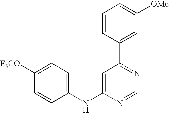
C1(NC2=CC(C3=CC([OMe])=CC=C3)=NC=N2)=CC=C([F3CO])C=C1
